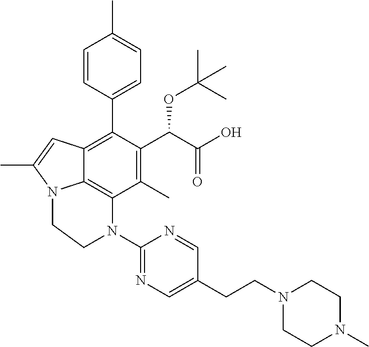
C1(C)=C(C(C(O)=O)OC(C)(C)C)C(C2=CC=C(C)C=C2)=C2C3=C1N(C1=NC=C(CCN4CCN(C)CC4)C=N1)CCN3C(C)=C2
